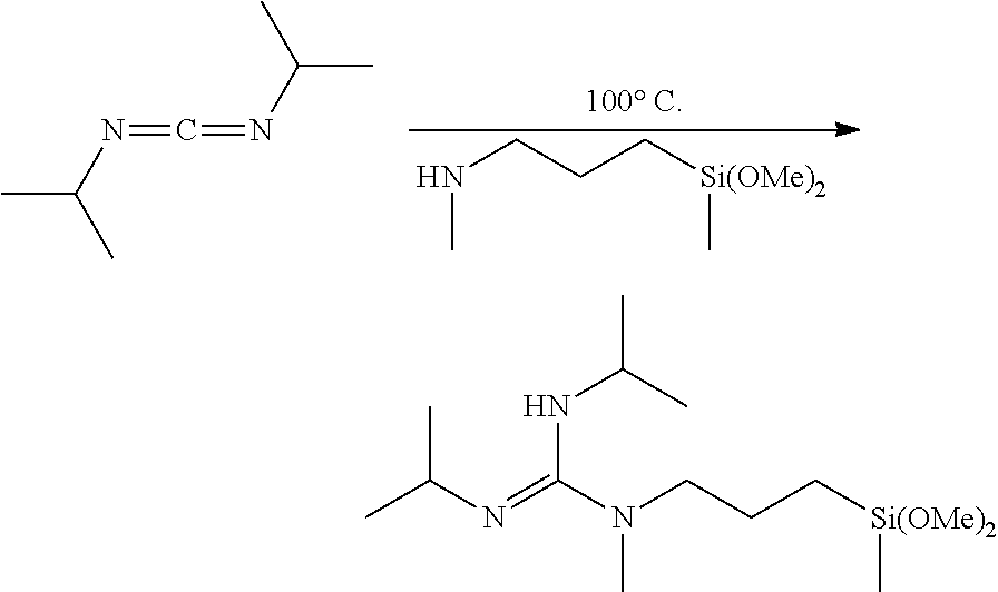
N(CCC[Si(OMe)2]C)C.CC(N=C=NC(C)C)C.CC(N=C(N(CCC[Si(OMe)2]C)C)NC(C)C)C
